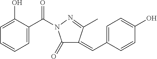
C1=C(O)C(C(=O)N2C(=O)C(=CC3=CC=C(O)C=C3)C(C)=N2)=CC=C1
